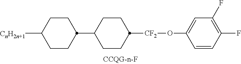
C1CC(C2CCC([CF2]OC3=CC(F)=C(F)C=C3)CC2)CCC1[CnH2n+1]
